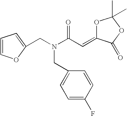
C1=COC(CN(CC2=CC=C(F)C=C2)C(C=C2OC(C)(C)OC2=O)=O)=C1
